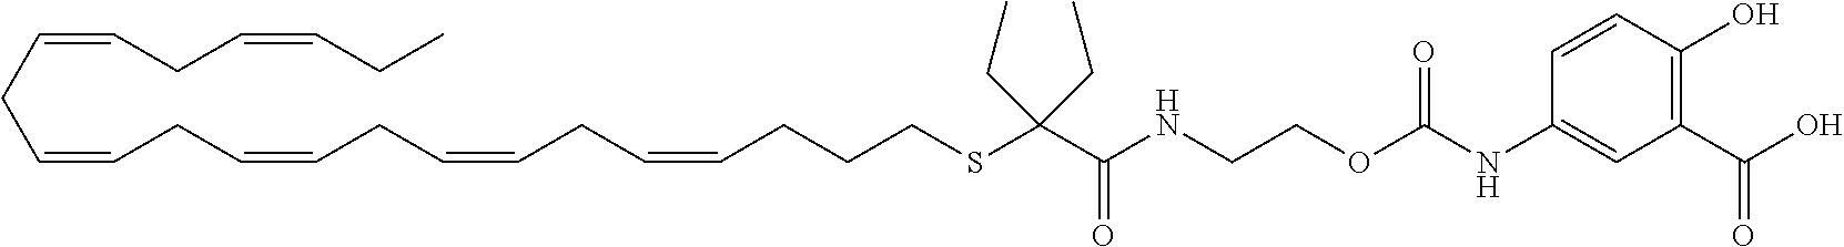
O=C(NCCOC(NC1=CC(C(O)=O)=C(O)C=C1)=O)C(SCCCC=CCC=CCC=CCC=CCC=CCC=CCC)(CC)CC
